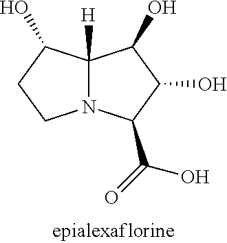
N12C([H])(C(O)CC1)C(O)C(O)C2C(=O)O
